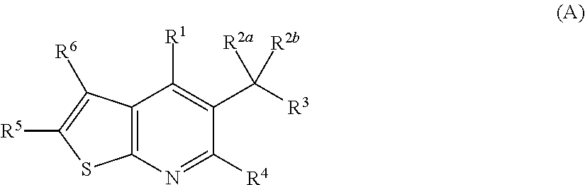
C12=C(C([R6])=C([R5])S1)C([R1])=C(C([R3])([R2a])[R2b])C([R4])=N2
